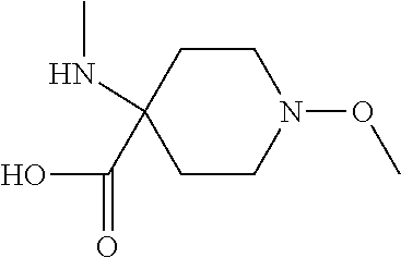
C1CN(OC)CCC1(NC)C(=O)O
